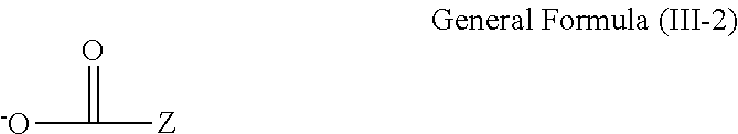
[-O]C([Z])=O
